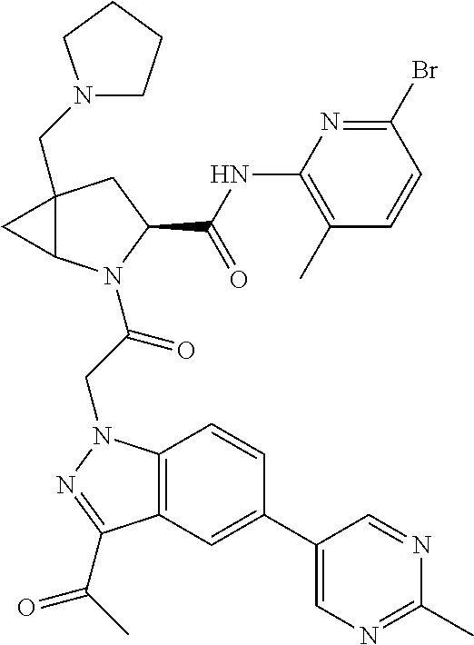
C12(CN3CCCC3)C(N(C(CN3C4=C(C(C(C)=O)=N3)C=C(C3=CN=C(C)N=C3)C=C4)=O)C(C(NC3=C(C)C=CC(Br)=N3)=O)C1)C2
